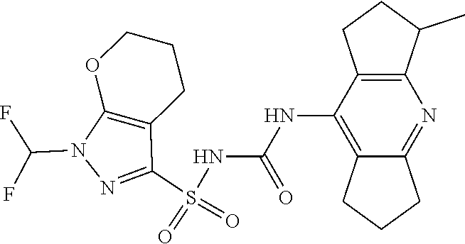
S(NC(NC1=C2C(=NC3=C1CCC3C)CCC2)=O)(C1=NN(C(F)F)C2=C1CCCO2)(=O)=O
